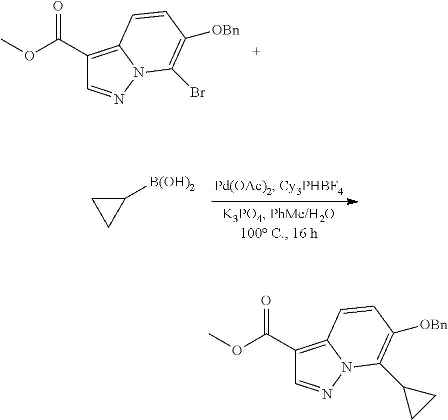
O(C(C1=C2N(N=C1)C(Br)=C([OBn])C=C2)=O)C.C1([B(OH)2])CC1.O(C(C1=C2N(N=C1)C(C1CC1)=C([OBn])C=C2)=O)C
